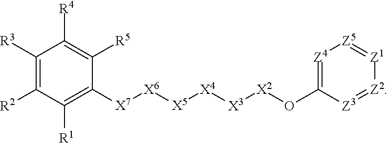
C1([R3])=C([R2])C([R1])=C([X7][X6][X5][X4][X3][X2]OC2=[Z4][Z5]=[Z1][Z2]=[Z3]2)C([R5])=C1[R4]
